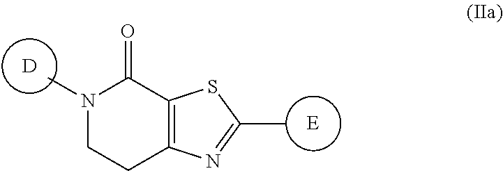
N1(C)CCC2=C(C1=O)SC(C)=N2.[E].[D]
